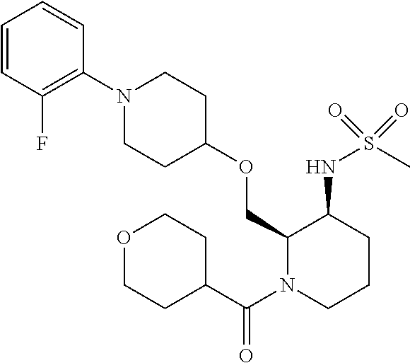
C1(COC2CCN(C3=C(F)C=CC=C3)CC2)N(C(C2CCOCC2)=O)CCCC1NS(C)(=O)=O
